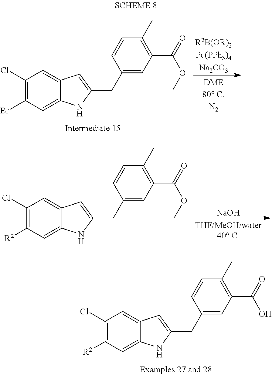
C1(Cl)=C([R2])C=C2C(=C1)C=C(CC1=CC(C(=O)O)=C(C)C=C1)N2.C1(Cl)=C(Br)C=C2C(=C1)C=C(CC1=CC(C(=O)OC)=C(C)C=C1)N2.C1(Cl)=C([R2])C=C2C(=C1)C=C(CC1=CC(C(=O)OC)=C(C)C=C1)N2.[NaOH]
